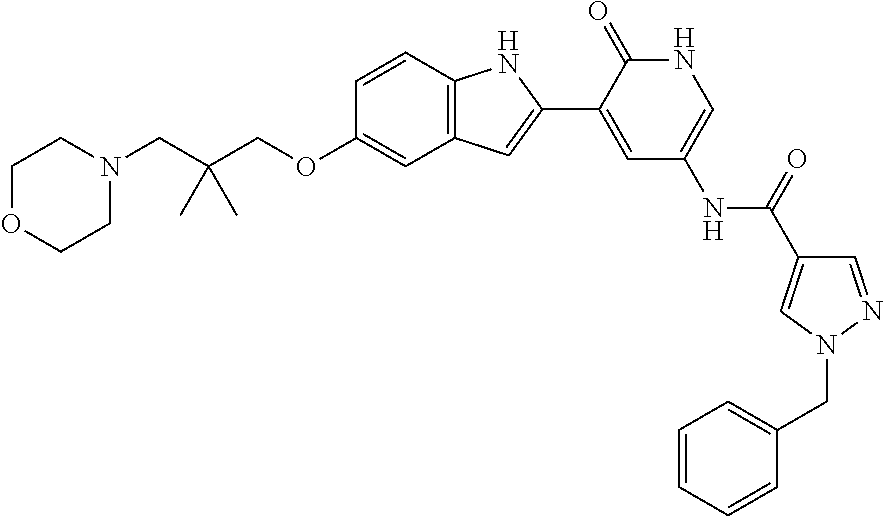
C(OC1=CC2=C(C=C1)NC(C1=CC(NC(C3=CN(CC4=CC=CC=C4)N=C3)=O)=CNC1=O)=C2)C(CN1CCOCC1)(C)C
